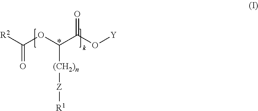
O(C(=O)C(OC([R2])=O)[(CH2)n][Z][R1])[Y]
